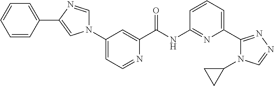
C1(N2C=NC(C3=CC=CC=C3)=C2)=CC=NC(C(NC2=NC(C3=NN=CN3C3CC3)=CC=C2)=O)=C1
